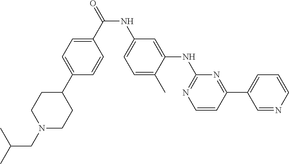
N(C(C1=CC=C(C2CCN(CC(C)C)CC2)C=C1)=O)C1=CC=C(C)C(NC2=NC=CC(C3=CC=CN=C3)=N2)=C1
